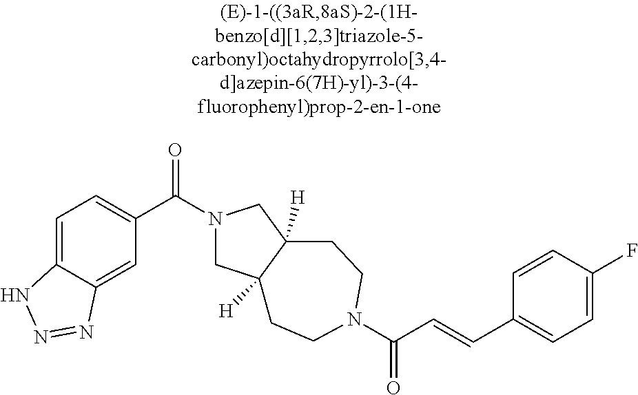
C1=C2C(=CC(C(N3CC4([H])C([H])(C3)CCN(C(C=CC3=CC=C(F)C=C3)=O)CC4)=O)=C1)N=NN2
